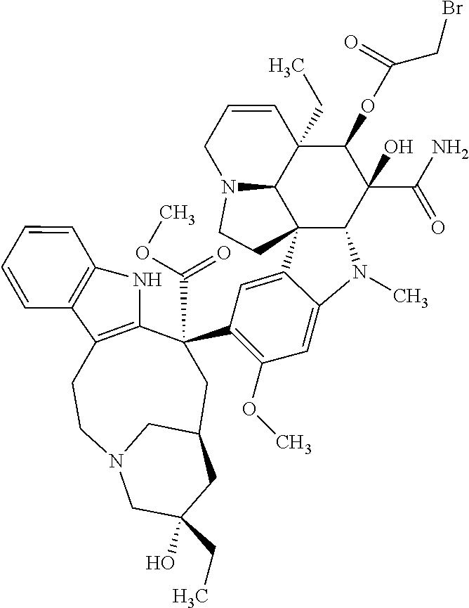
C1C(C(OC)=O)(C2=C(OC)C=C3C(=C2)C24C5C(CC)(C(OC(CBr)=O)C(C(N)=O)(O)C2N3C)C=CCN5CC4)C2=C(CCN3CC(O)(CC)CC1C3)C1=C(N2)C=CC=C1
